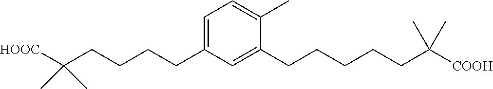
C1(CCCCC(C)(C)[HOOC])=CC=C(C)C(CCCCCC(C)(C)[COOH])=C1
